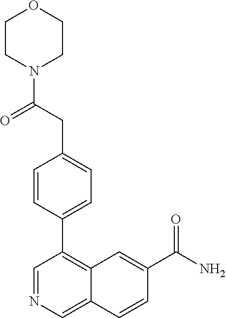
C1(CC(N2CCOCC2)=O)=CC=C(C2=C3C(=CN=C2)C=CC(C(N)=O)=C3)C=C1
